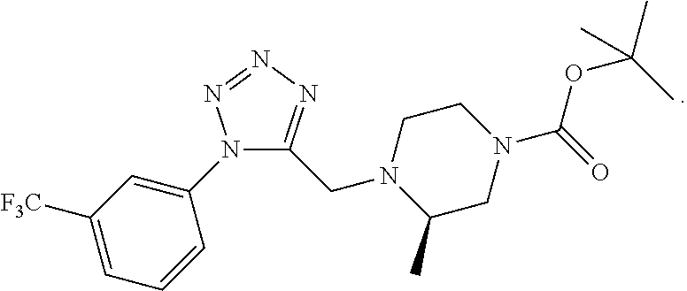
N1(C2=CC([F3C])=CC=C2)C(CN2C(C)CN(C(=O)OC(C)(C)C)CC2)=NN=N1
